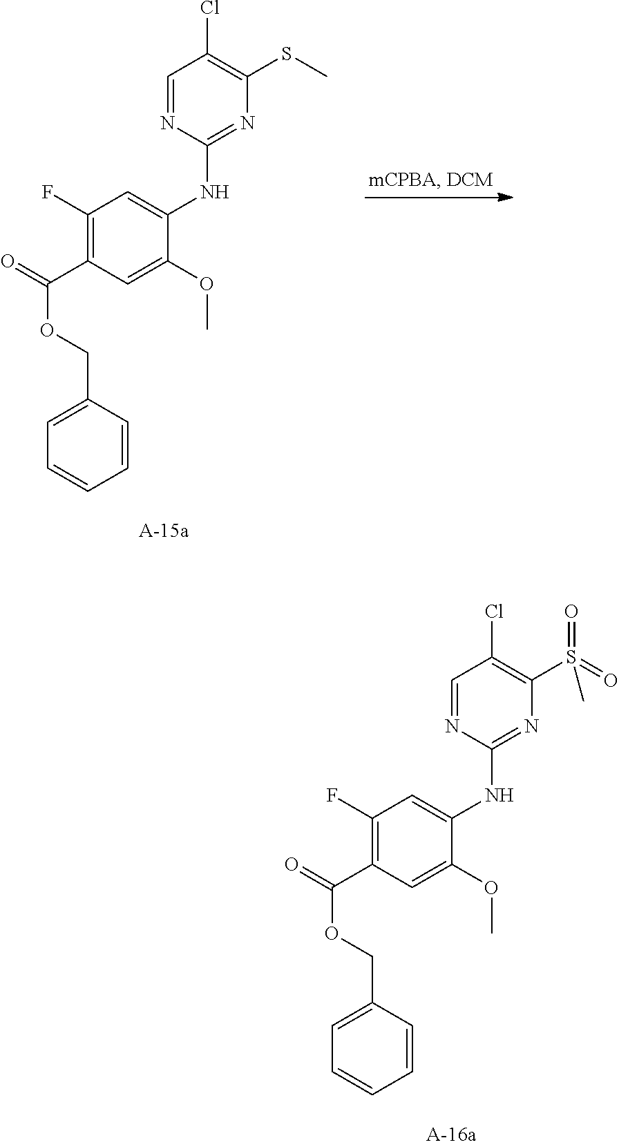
C1=NC(NC2=CC(F)=C(C(OCC3=CC=CC=C3)=O)C=C2OC)=NC(S(=O)(=O)C)=C1Cl.C1=NC(NC2=CC(F)=C(C(OCC3=CC=CC=C3)=O)C=C2OC)=NC(SC)=C1Cl
